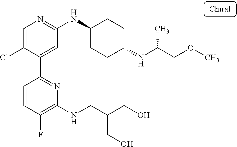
C1=C(Cl)C(C2=NC(NCC(CO)CO)=C(F)C=C2)=CC(NC2CCC(NC(COC)C)CC2)=N1
